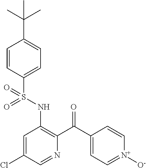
C1=CC(S(NC2=C(C(C3=CC=[N+]([O-])C=C3)=O)N=CC(Cl)=C2)(=O)=O)=CC=C1C(C)(C)C
